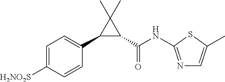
C1=C([H2NO2S])C=CC(C2C(C(=O)NC3=NC=C(C)S3)C2(C)C)=C1
